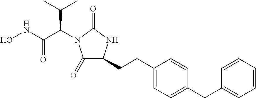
ONC(C(C(C)C)N1C(=O)C(CCC2=CC=C(CC3=CC=CC=C3)C=C2)NC1=O)=O
